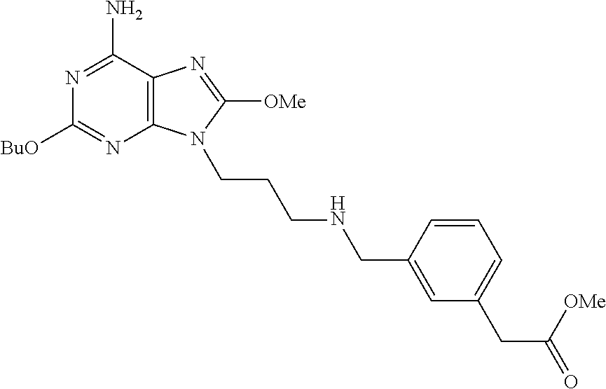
C12=C(C(N)=NC([BuO])=N1)N=C([OMe])N2CCCNCC1=CC(CC(=O)[OMe])=CC=C1
